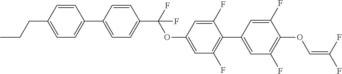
C1=C(C2=CC=C(CCC)C=C2)C=CC(C(F)(OC2=CC(F)=C(C3=CC(F)=C(OC=C(F)F)C(F)=C3)C(F)=C2)F)=C1
